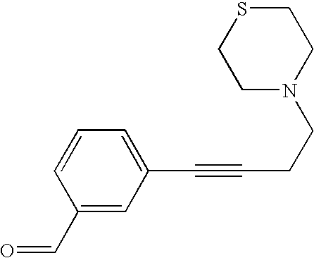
C1(C=O)=CC(C#CCCN2CCSCC2)=CC=C1
